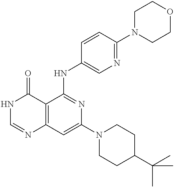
C12=C(C=C(N3CCC(C(C)(C)C)CC3)N=C1NC1=CN=C(N3CCOCC3)C=C1)N=CNC2=O
